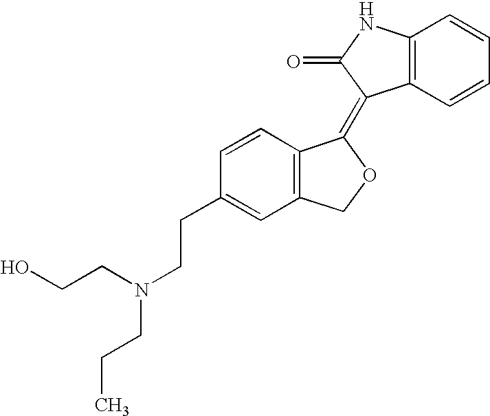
C12=C(C=CC=C1)C(=C1C3=C(CO1)C=C(CCN(CCO)CCC)C=C3)C(=O)N2
